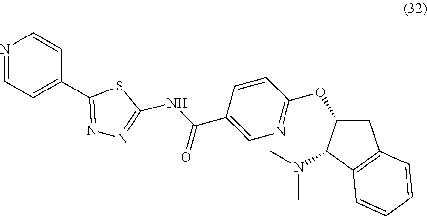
N1=CC=C(C2=NN=C(NC(=O)C3=CN=C(OC4CC5=C(C4N(C)C)C=CC=C5)C=C3)S2)C=C1
